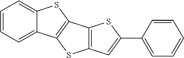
C1=C2C(=CC=C1)SC1=C2SC2=C1SC(C1=CC=CC=C1)=C2
